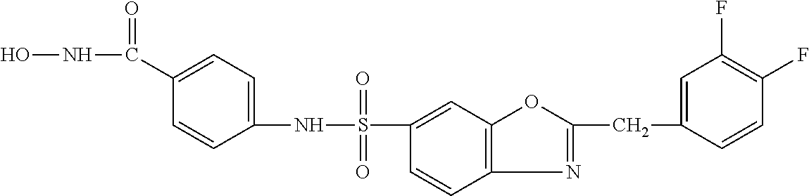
ONC(C1=CC=C(NS(=O)(=O)C2=CC3=C(C=C2)N=C(CC2=CC(F)=C(F)C=C2)O3)C=C1)=O
